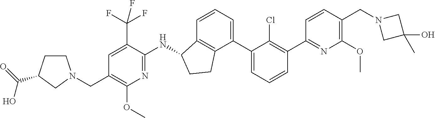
N1(CC2=C(OC)N=C(C3=C(Cl)C(C4=CC=CC5=C4CCC5NC4=NC(OC)=C(CN5CCC(C(=O)O)C5)C=C4C(F)(F)F)=CC=C3)C=C2)CC(O)(C)C1
